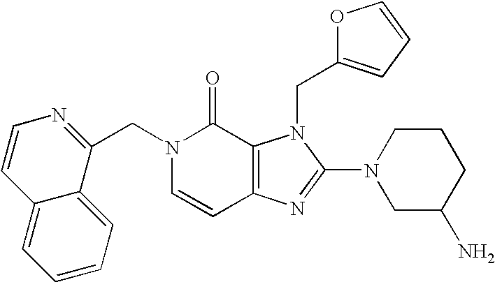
C(N1C=CC2=C(C1=O)N(CC1=CC=CO1)C(N1CC(N)CCC1)=N2)C1=NC=CC2=CC=CC=C12
